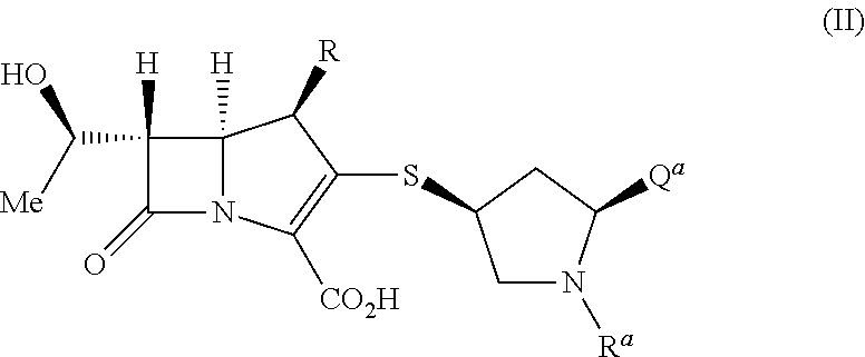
C1([H])(C(O)[Me])C(=O)N2C1([H])C([R])C(SC1CN([Ra])C([Qa])C1)=C2[CO2H]
